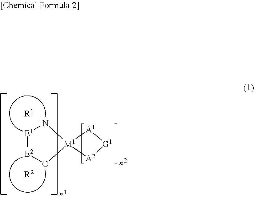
[A1]1[M1]2([A2][G1]1)N[E1][E2]C2.[R1].[R2]
